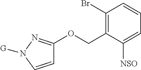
C1=CN([G])N=C1OCC1=C(Br)C=CC=C1[NSO]
